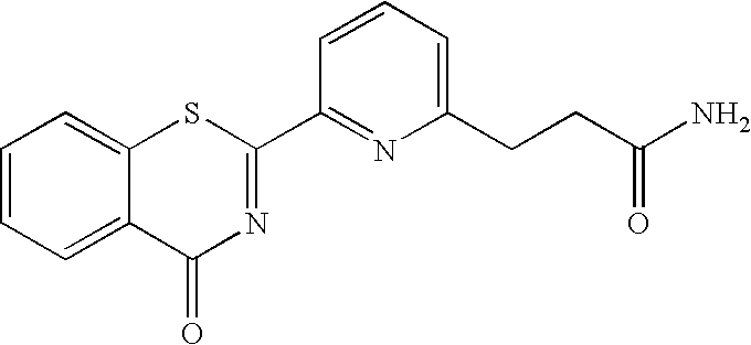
C1=CC=C2C(=C1)SC(C1=NC(CCC(N)=O)=CC=C1)=NC2=O
